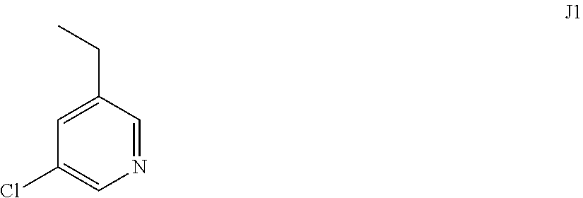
N1=CC(CC)=CC(Cl)=C1
